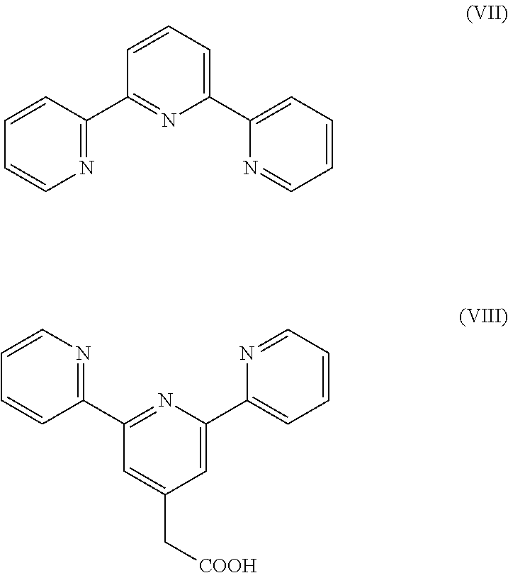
N1=C(C2=NC(C3=CC=CC=N3)=CC=C2)C=CC=C1.N1=C(C2=NC(C3=CC=CC=N3)=CC(C[COOH])=C2)C=CC=C1
